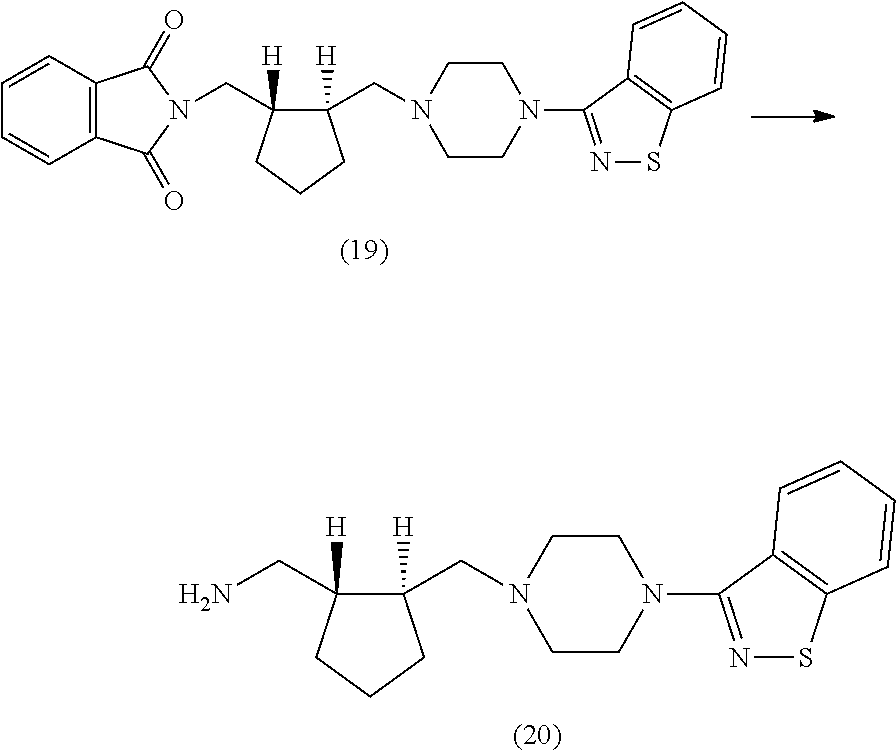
C1CN(CC2([H])C(CN)([H])CCC2)CCN1C1=NSC2=C1C=CC=C2.C1CN(CC2([H])C(CN3C(=O)C4=C(C3=O)C=CC=C4)([H])CCC2)CCN1C1=NSC2=C1C=CC=C2
